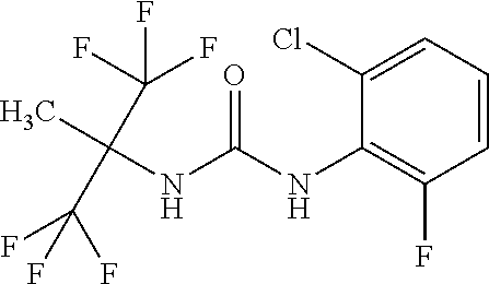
O=C(NC1=C(F)C=CC=C1Cl)NC(C)(C(F)(F)F)C(F)(F)F
